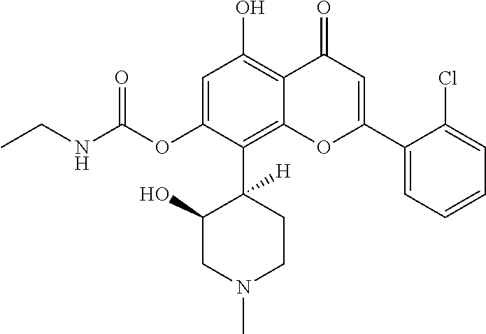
C1=C(OC(NCC)=O)C(C2([H])C(O)CN(C)CC2)=C2C(=C1O)C(=O)C=C(C1=CC=CC=C1Cl)O2
